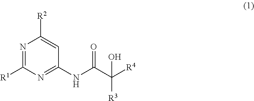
N1=C([R1])N=C(NC(C([R4])([R3])O)=O)C=C1[R2]
